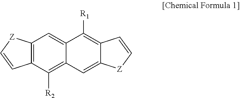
C12=C(C([R2])=C3C(=C1)C([R1])=C1C(=C3)[Z]C=C1)C=C[Z]2
